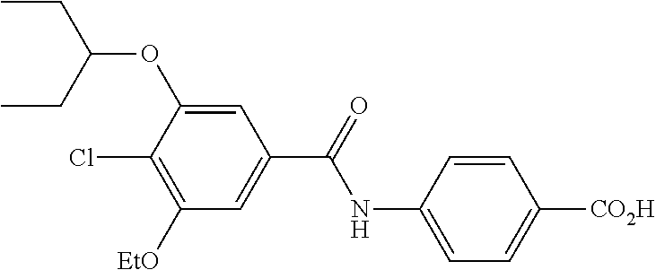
C1=C(NC(=O)C2=CC([EtO])=C(Cl)C(OC(CC)CC)=C2)C=CC([CO2H])=C1
